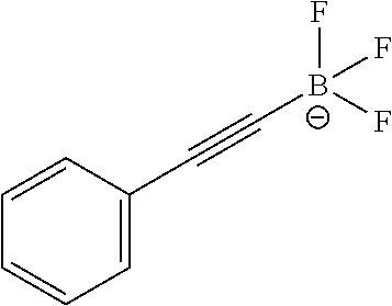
[B-](F)(F)(F)C#CC1=CC=CC=C1
